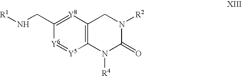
C12=C([Y8]=C(CN[R1])[Y6]=[Y5]1)CN([R2])C(=O)N2[R4]
